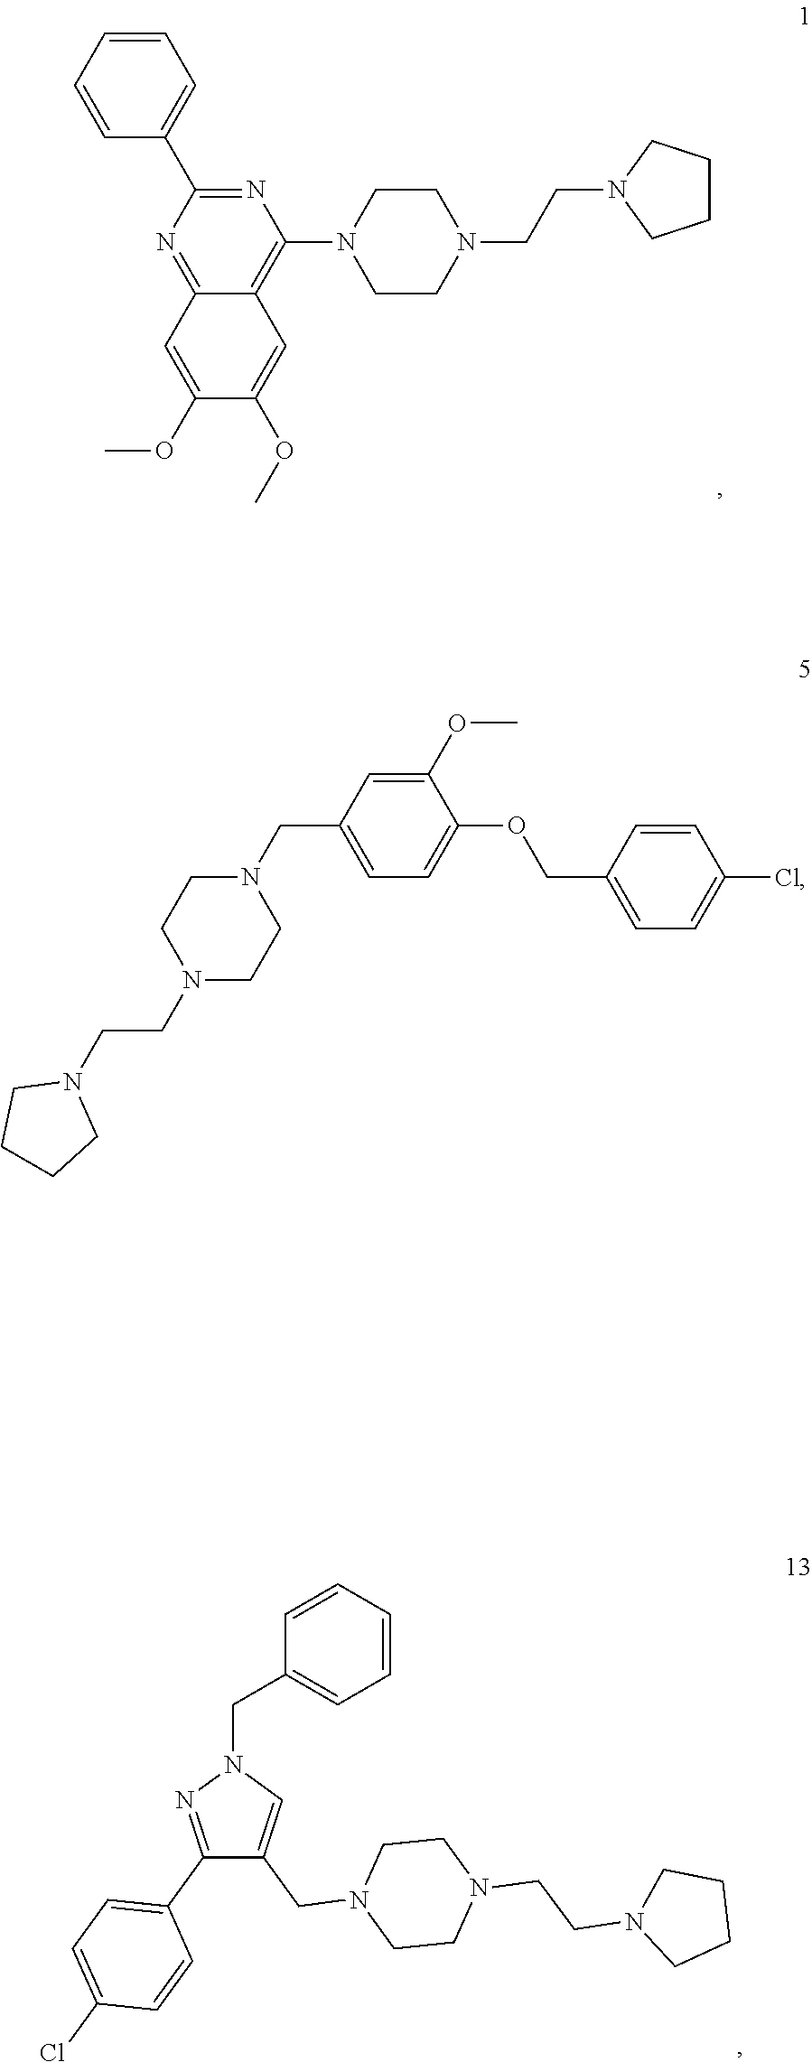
N1=C2C(=C(N3CCN(CCN4CCCC4)CC3)N=C1C1=CC=CC=C1)C=C(OC)C(OC)=C2.C1(C2=CC=C(Cl)C=C2)=NN(CC2=CC=CC=C2)C=C1CN1CCN(CCN2CCCC2)CC1.N1(CCN2CCCC2)CCN(CC2=CC=C(OCC3=CC=C(Cl)C=C3)C(OC)=C2)CC1
